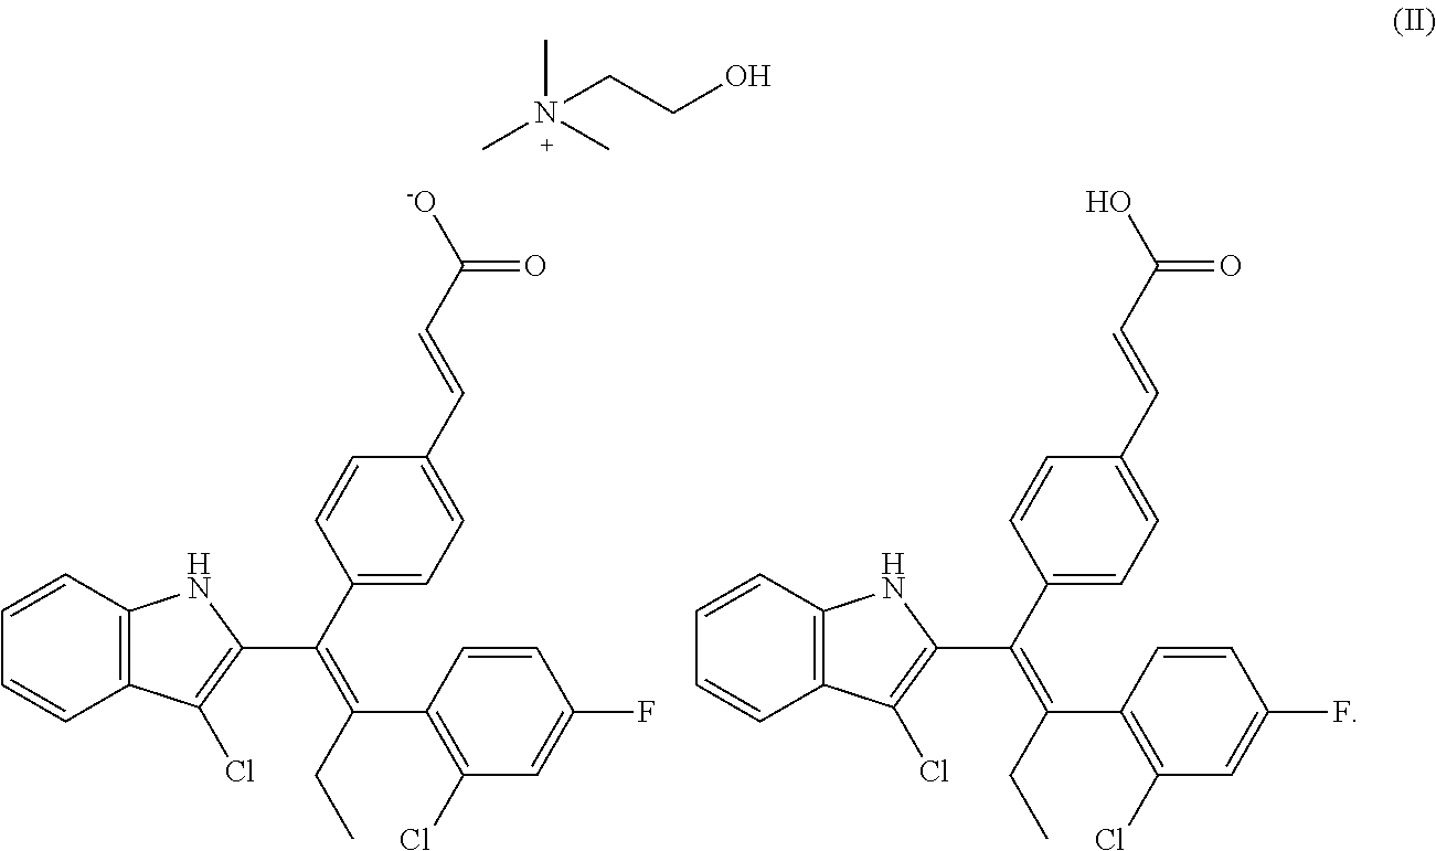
C1(C(=C(C2=CC=C(C=CC([-O])=O)C=C2)C2=C(Cl)C3=C(C=CC=C3)N2)CC)=C(Cl)C=C(F)C=C1.CN(CCO)(C)C.C1(C(=C(C2=CC=C(C=CC(O)=O)C=C2)C2=C(Cl)C3=C(C=CC=C3)N2)CC)=C(Cl)C=C(F)C=C1
